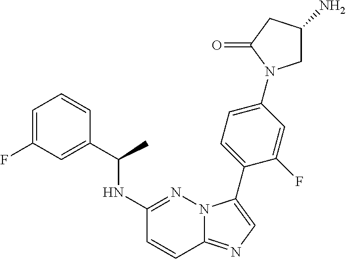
C1=C(F)C=C(C(NC2=NN3C(=NC=C3C3=CC=C(N4CC(N)CC4=O)C=C3F)C=C2)C)C=C1
